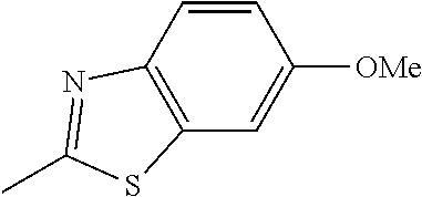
C1=CC2=C(C=C1[OMe])SC(C)=N2
